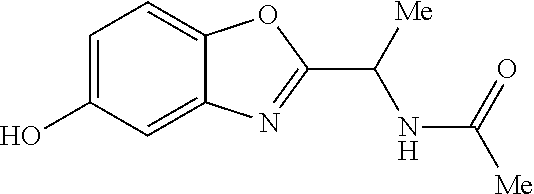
C1=C(O)C=C2C(=C1)OC(C(NC([Me])=O)[Me])=N2
